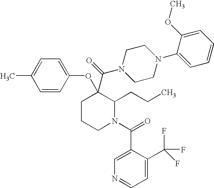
C1=CC(OC2(C(N3CCN(C4=CC=CC=C4OC)CC3)=O)CCCN(C(C3=CN=CC=C3C(F)(F)F)=O)C2CCC)=CC=C1C
